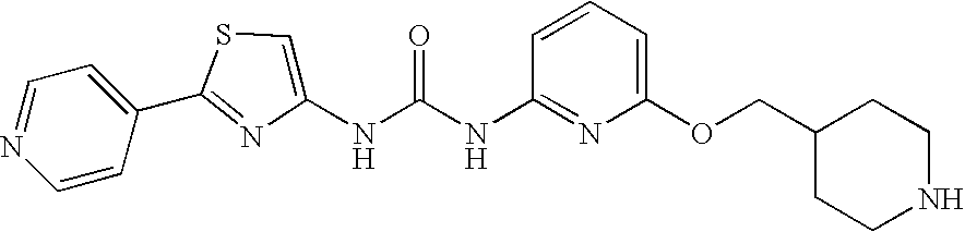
C1=CC(C2=NC(NC(NC3=NC(OCC4CCNCC4)=CC=C3)=O)=CS2)=CC=N1
